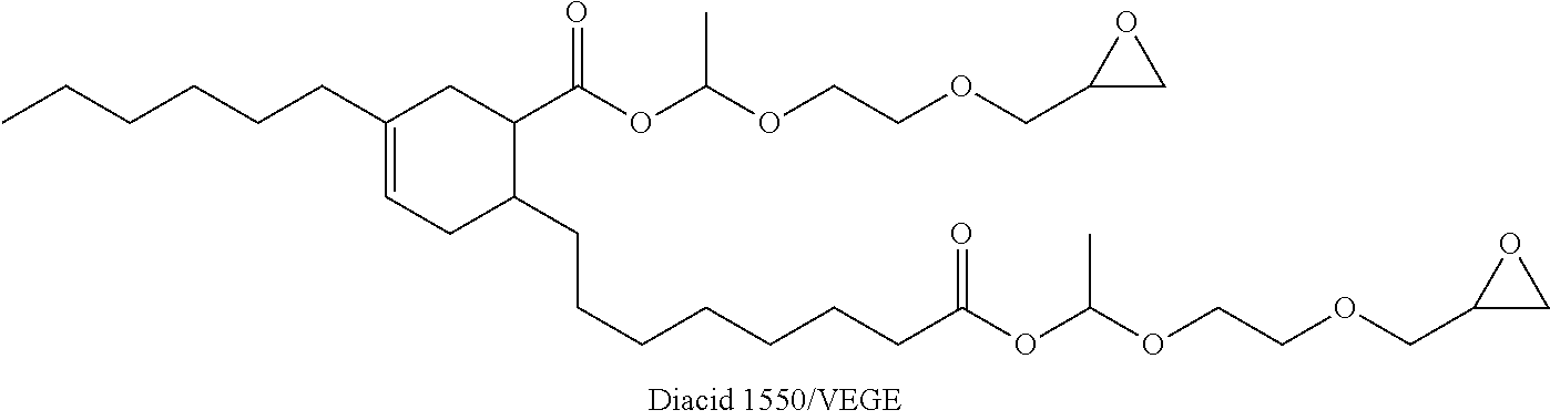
CCCCCCC1=CCC(CCCCCCCC(OC(OCCOCC2CO2)C)=O)C(C(OC(OCCOCC2CO2)C)=O)C1
